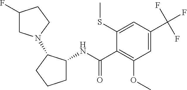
C1(C(=O)NC2CCCC2N2CC(F)CC2)=C(OC)C=C(C(F)(F)F)C=C1SC
